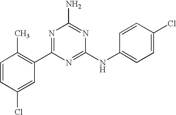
C1=CC(Cl)=CC(C2=NC(N)=NC(NC3=CC=C(Cl)C=C3)=N2)=C1C
